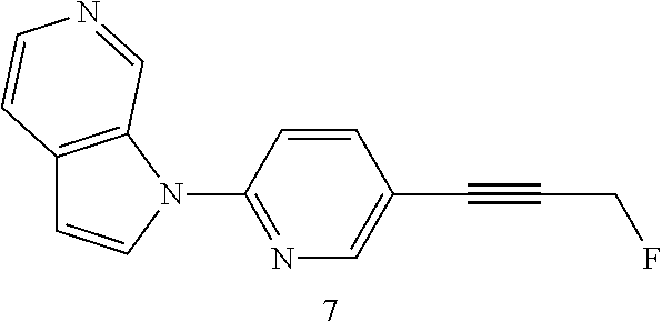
C12=C(N(C3=NC=C(C#CCF)C=C3)C=C1)C=NC=C2
